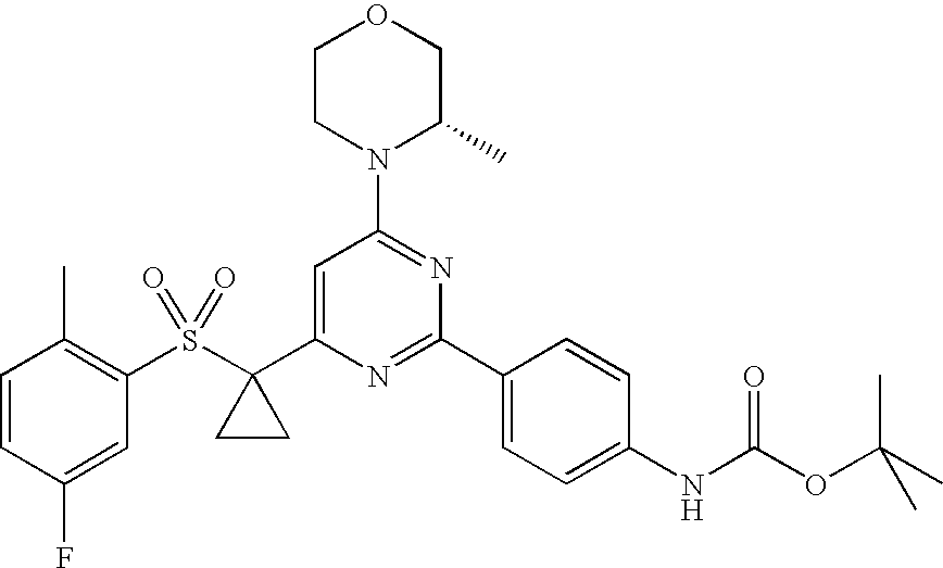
S(C1(C2=CC(N3C(C)COCC3)=NC(C3=CC=C(NC(OC(C)(C)C)=O)C=C3)=N2)CC1)(C1=C(C)C=CC(F)=C1)(=O)=O
